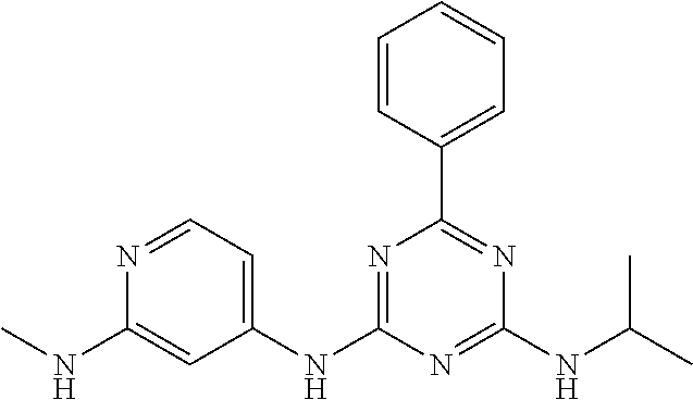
N1=CC=C(NC2=NC(C3=CC=CC=C3)=NC(NC(C)C)=N2)C=C1NC
